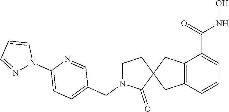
C12=C(C=CC=C1C(=O)NO)CC1(C2)CCN(CC2=CC=C(N3C=CC=N3)N=C2)C1=O
